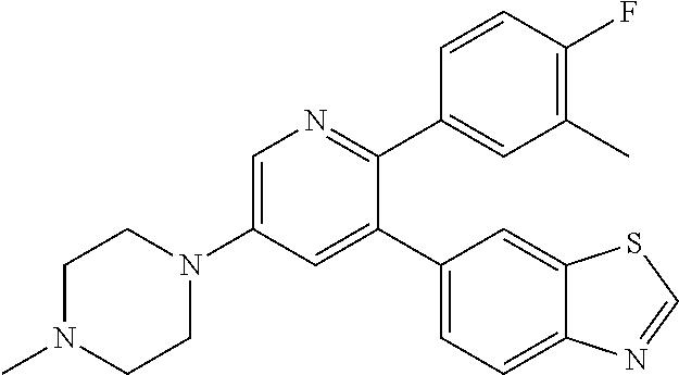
N1(C2=CN=C(C3=CC(C)=C(F)C=C3)C(C3=CC=C4C(=C3)SC=N4)=C2)CCN(C)CC1
